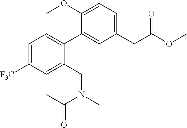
COC1=CC=C(CC(OC)=O)C=C1C1=CC=C([F3C])C=C1CN(C(C)=O)C
